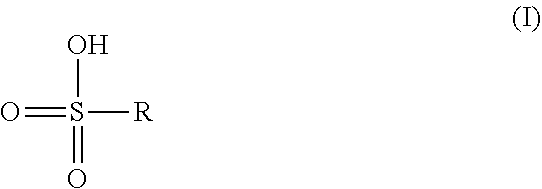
O=S([R])(O)=O
